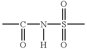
CC(=O)N([H])S(C)(=O)=O
